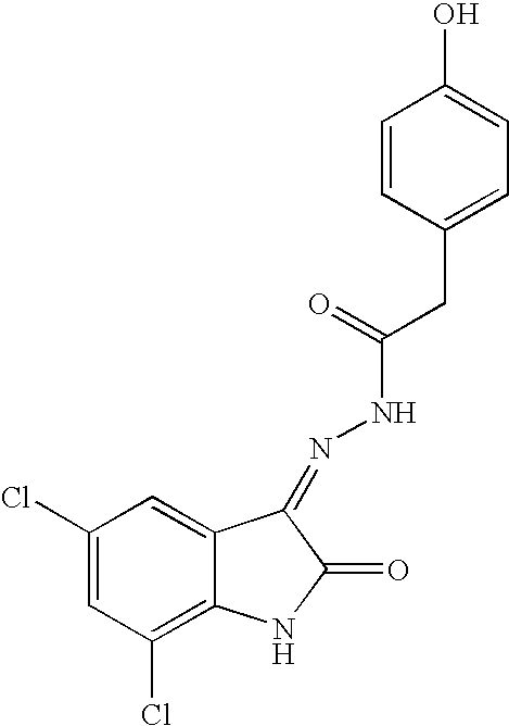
C1(Cl)=CC(Cl)=C2C(=C1)C(=NNC(=O)CC1=CC=C(O)C=C1)C(=O)N2
